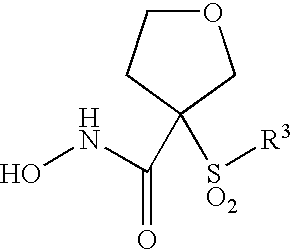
O1CCC(C(NO)=O)([SO2][R3])C1
